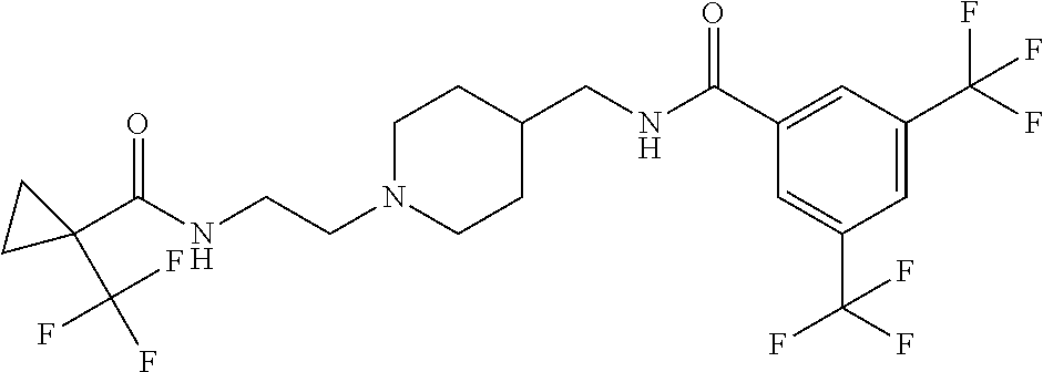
C1(C(NCCN2CCC(CNC(C3=CC(C(F)(F)F)=CC(C(F)(F)F)=C3)=O)CC2)=O)(C(F)(F)F)CC1
